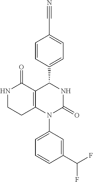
C1=CC(C2C3=C(CCNC3=O)N(C3=CC=CC(C(F)F)=C3)C(=O)N2)=CC=C1C#N
